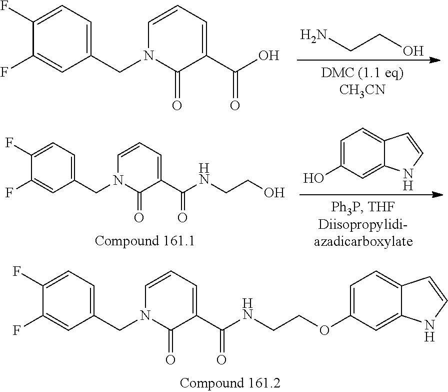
C1(F)=CC=C(CN2C(=O)C(C(NCCOC3=CC=C4C(=C3)NC=C4)=O)=CC=C2)C=C1F.C(N)CO.C1(F)=CC=C(CN2C(=O)C(C(O)=O)=CC=C2)C=C1F.C1=C(O)C=C2C(=C1)C=CN2.C1(F)=CC=C(CN2C(=O)C(C(NCCO)=O)=CC=C2)C=C1F
